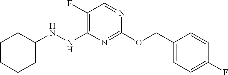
C1(OCC2=CC=C(F)C=C2)=NC(NNC2CCCCC2)=C(F)C=N1
